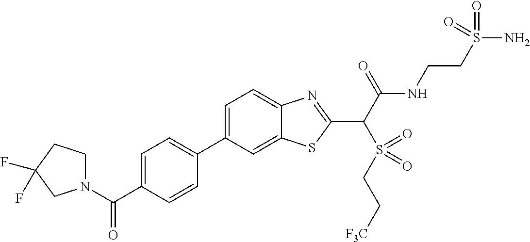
C1=C(C2=CC=C(C(=O)N3CCC(F)(F)C3)C=C2)C=C2C(=C1)N=C(C(C(NCCS(N)(=O)=O)=O)S(CC[F3C])(=O)=O)S2
